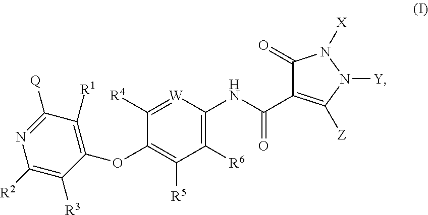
C1(OC2=C([R5])C([R6])=C(NC(C3=C([Z])N([Y])N([X])C3=O)=O)[W]=C2[R4])=C([R1])C([Q])=NC([R2])=C1[R3]
